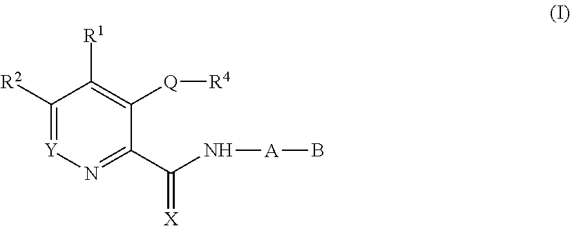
C1([R2])=[Y]N=C(C(N[A]B)=[X])C([Q][R4])=C1[R1]
